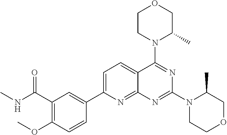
C1(C(NC)=O)=C(OC)C=CC(C2=CC=C3C(=N2)N=C(N2CCOCC2C)N=C3N2C(C)COCC2)=C1
